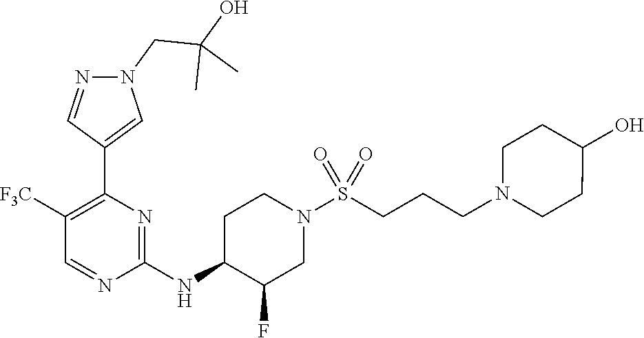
C1(NC2C(F)CN(S(CCCN3CCC(O)CC3)(=O)=O)CC2)=NC(C2=CN(CC(O)(C)C)N=C2)=C([F3C])C=N1
